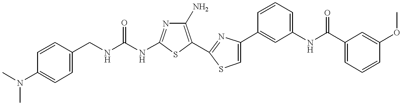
C(NC1=NC(N)=C(C2=NC(C3=CC(NC(C4=CC=CC(OC)=C4)=O)=CC=C3)=CS2)S1)(NCC1=CC=C(N(C)C)C=C1)=O
